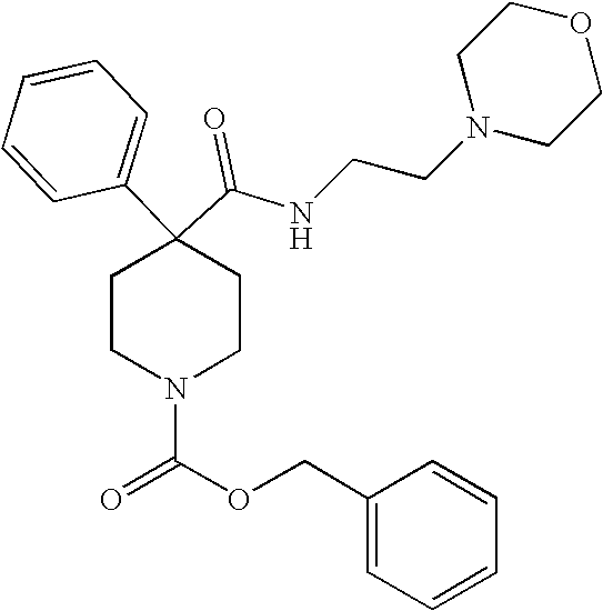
N(C(C1(C2=CC=CC=C2)CCN(C(=O)OCC2=CC=CC=C2)CC1)=O)CCN1CCOCC1
